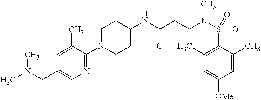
C1(NC(CCN(S(=O)(C2=C(C)C=C([OMe])C=C2C)=O)C)=O)CCN(C2=NC=C(CN(C)C)C=C2C)CC1
